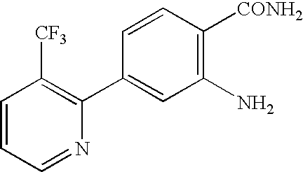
C1=CC=NC(C2=CC(N)=C([CONH2])C=C2)=C1[CF3]
